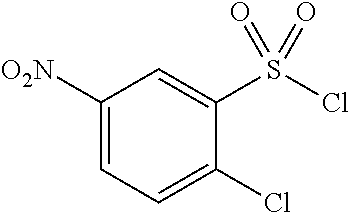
C1([O2N])=CC=C(Cl)C(S(Cl)(=O)=O)=C1
